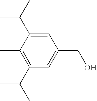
C1(C)=C(C(C)C)C=C(CO)C=C1C(C)C
